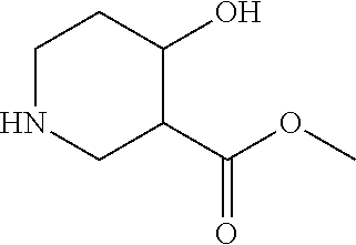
N1CC(C(OC)=O)C(O)CC1
